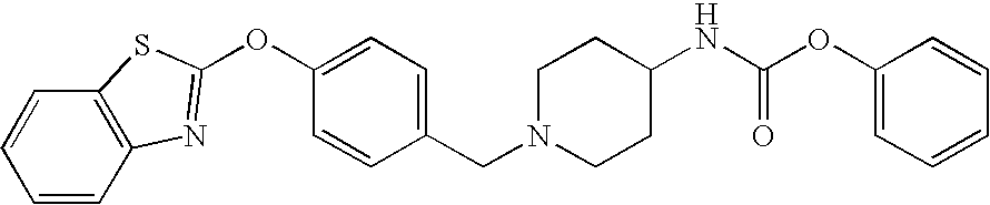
C1=CC2=C(C=C1)SC(OC1=CC=C(CN3CCC(NC(OC4=CC=CC=C4)=O)CC3)C=C1)=N2
